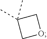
C1C(C)(C)CO1
